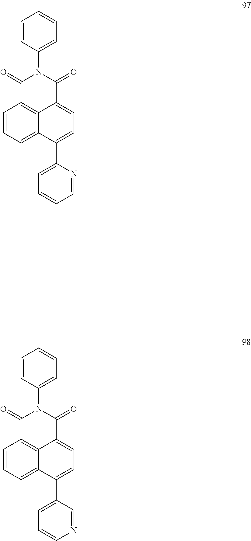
C1=CC=C2C3=C1C(=O)N(C1=CC=CC=C1)C(=O)C3=CC=C2C1=CC=CC=N1.C1=CC=C2C3=C1C(=O)N(C1=CC=CC=C1)C(=O)C3=CC=C2C1=CC=CN=C1
